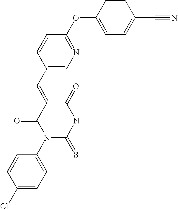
C1=CC(C=C2C(=O)N(C3=CC=C(Cl)C=C3)C(=S)NC2=O)=CN=C1OC1=CC=C(C#N)C=C1
